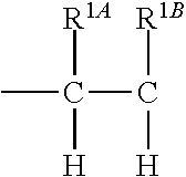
CC(C([R1B])[H])([R1A])[H]
